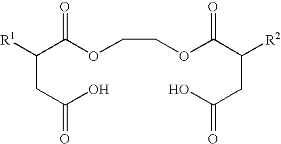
C(CC(O)=O)(C(OCCOC(C(CC(O)=O)[R2])=O)=O)[R1]
